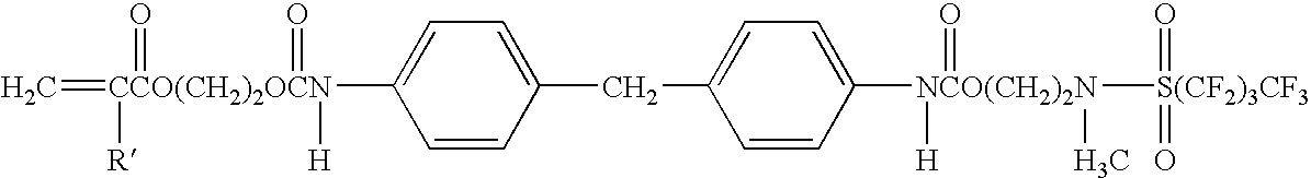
C=[CCO(CH2)2OCN](C1=CC=C(CC2=CC=C([NCO(CH2)2N]([H])([S(CF2)3CF3](=O)=O)(=O)C)C=C2)C=C1)([R])(=O)(=O)[H]
